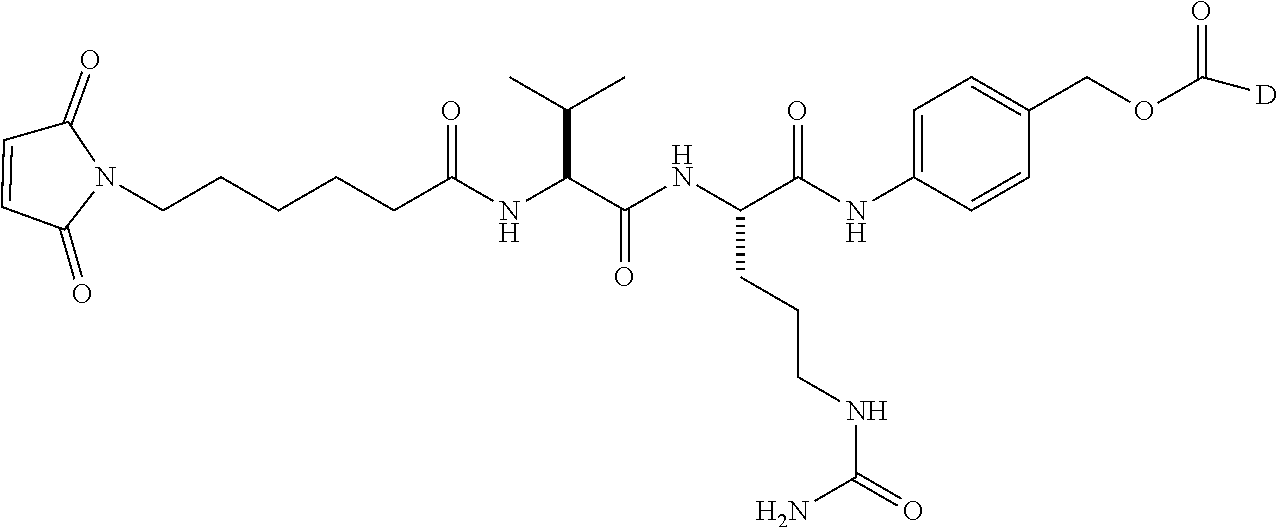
C1=CC(=O)N(CCCCCC(NC(C(NC(C(NC2=CC=C(COC([D])=O)C=C2)=O)CCCNC(=O)N)=O)C(C)C)=O)C1=O
